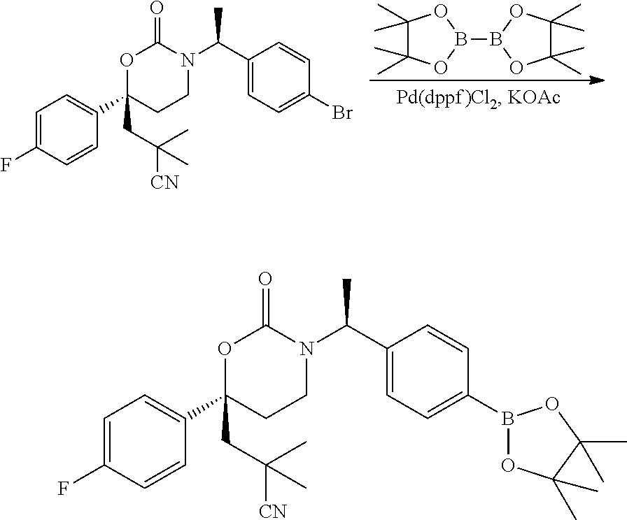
C1(C)(C)C(C)(C)OB(B2OC(C)(C)C(C)(C)O2)O1.C1=C(F)C=CC(C2(CC([CN])(C)C)CCN(C(C3=CC=C(Br)C=C3)C)C(=O)O2)=C1.C1=C(F)C=CC(C2(CC([CN])(C)C)CCN(C(C3=CC=C(B4OC(C)(C)C(C)(C)O4)C=C3)C)C(=O)O2)=C1
